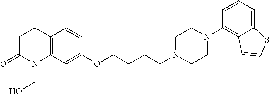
C12=C(CCC(=O)N1CO)C=CC(OCCCCN1CCN(C3=C4C(=CC=C3)SC=C4)CC1)=C2
